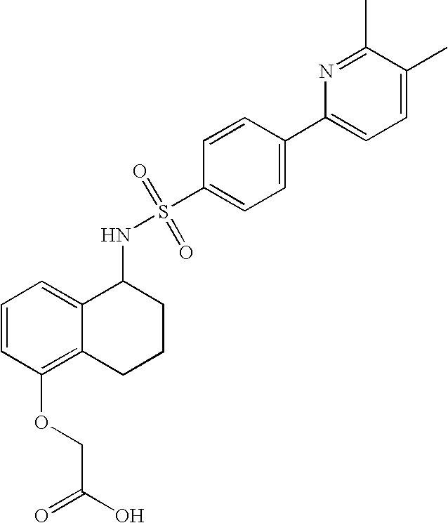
C1(NS(=O)(=O)C2=CC=C(C3=CC=C(C)C(C)=N3)C=C2)C2=CC=CC(OCC(=O)O)=C2CCC1
